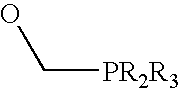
C([PR2R3])O
